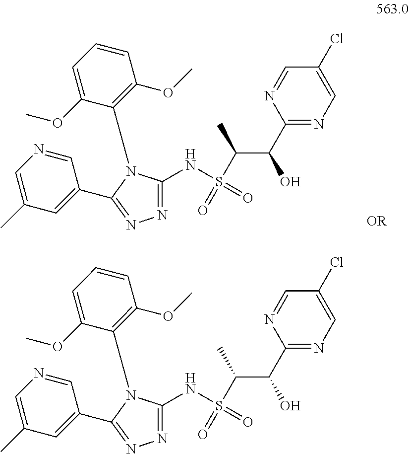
C1=NC(C(O)C(S(NC2=NN=C(C3=CC(C)=CN=C3)N2C2=C(OC)C=CC=C2OC)(=O)=O)C)=NC=C1Cl.C1=NC(C(O)C(S(NC2=NN=C(C3=CC(C)=CN=C3)N2C2=C(OC)C=CC=C2OC)(=O)=O)C)=NC=C1Cl
